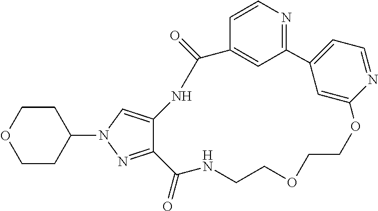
C12=CC(=NC=C1)C1=CC=NC(=C1)OCCOCCNC(=O)C1=NN(C3CCOCC3)C=C1NC2=O
